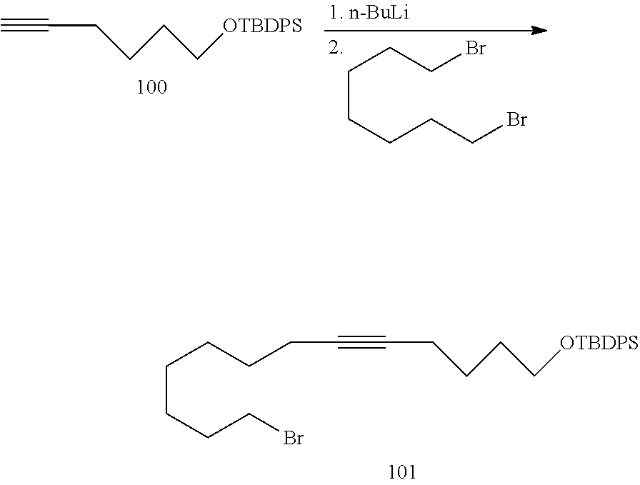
C(CCCCBr)CCBr.C#CCCCC[OTBDPS].C(CCCBr)CCCC#CCCCC[OTBDPS]
